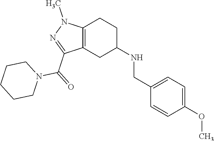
C1C(NCC2=CC=C(OC)C=C2)CC2=C(C1)N(C)N=C2C(=O)N1CCCCC1
